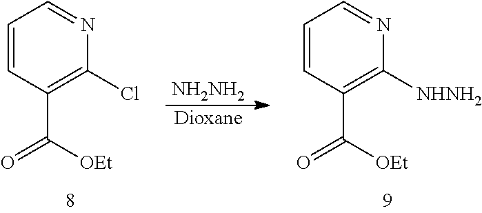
C1=CC(C(=O)[OEt])=C(Cl)N=C1.C1=CC(C(=O)[OEt])=C([NHNH2])N=C1.[NH2NH2].[Dioxane]
